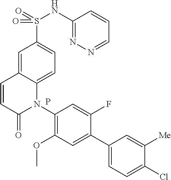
C12=CC(S(=O)(NC3=NN=CC=C3)=O)=CC=C1N(C1=C(OC)C=C(C3=CC=C(Cl)C([Me])=C3)C(F)=C1)C(=O)C=C2.P
